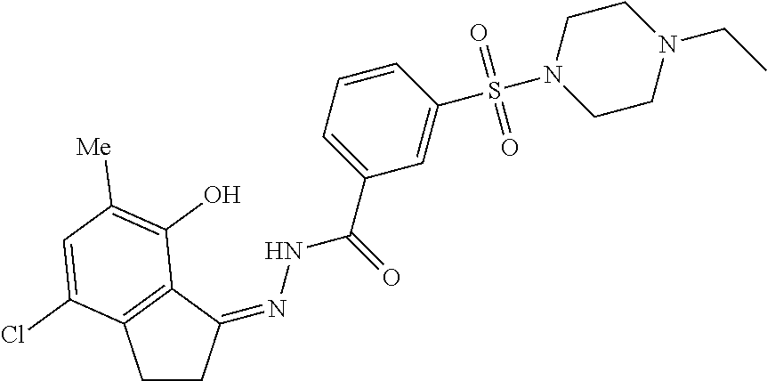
C1CC(=NNC(C2=CC=CC(S(N3CCN(CC)CC3)(=O)=O)=C2)=O)C2=C1C(Cl)=CC([Me])=C2O
